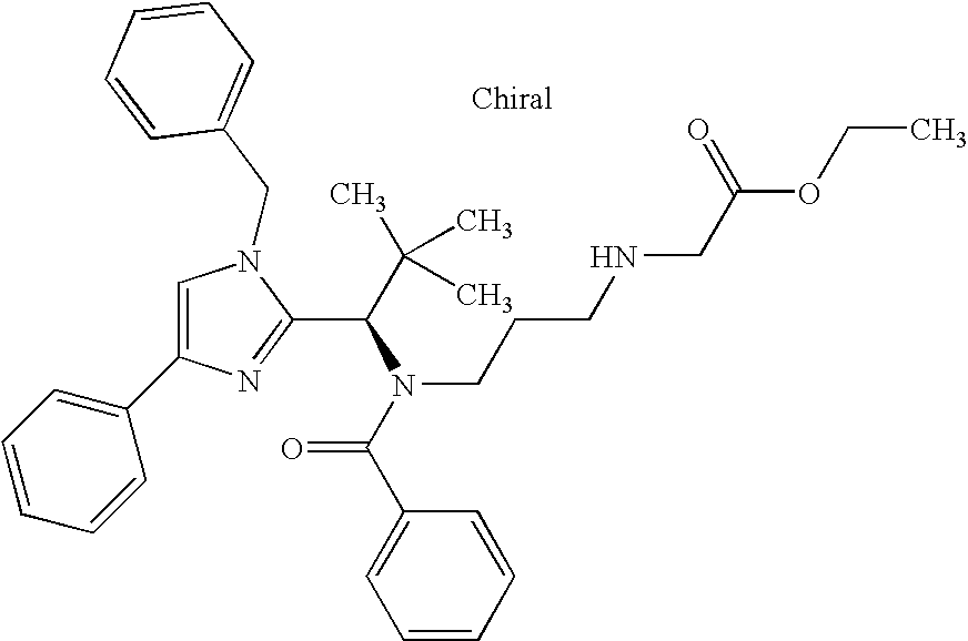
C1=C(C2=CC=CC=C2)N=C(C(C(C)(C)C)N(C(C2=CC=CC=C2)=O)CCCNCC(OCC)=O)N1CC1=CC=CC=C1
